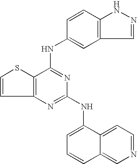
C12=C(C(NC3=CC4=C(C=C3)NN=C4)=NC(NC3=CC=CC4=CN=CC=C34)=N1)SC=C2
